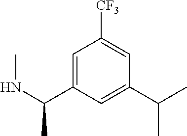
C1=C(C(NC)C)C=C(C(C)C)C=C1[CF3]
